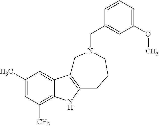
C1(C)=CC(C)=C2C(=C1)C1=C(N2)CCCN(CC2=CC(OC)=CC=C2)C1
